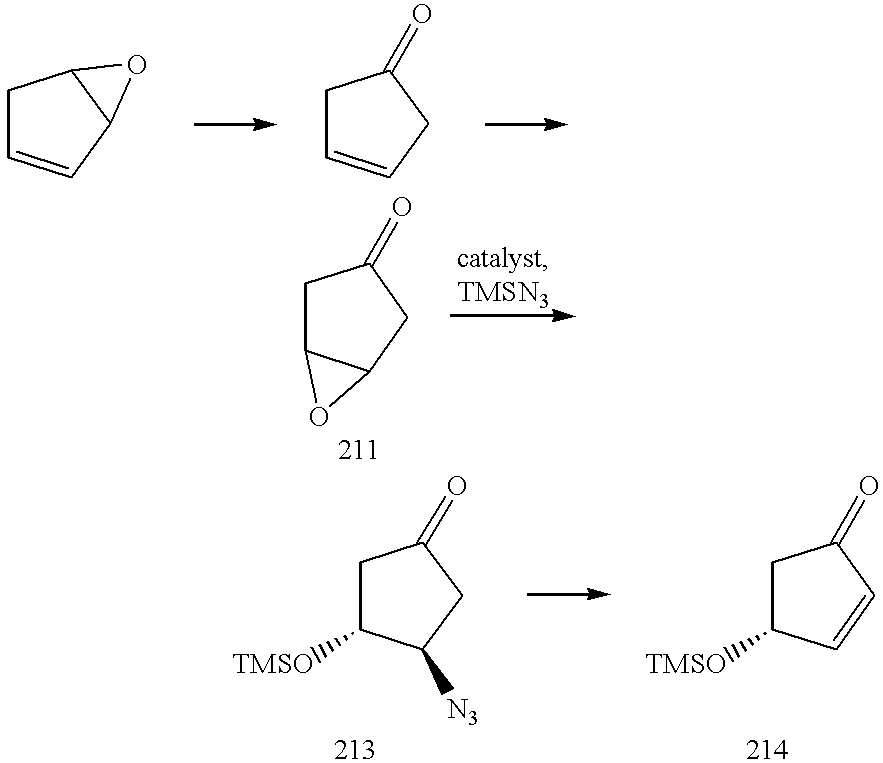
C1C=CC2C1O2.C1C=CCC1=O.C1C2C(CC1=O)O2.C1C([TMSO])C([N3])CC1=O.C1C([TMSO])C=CC1=O
